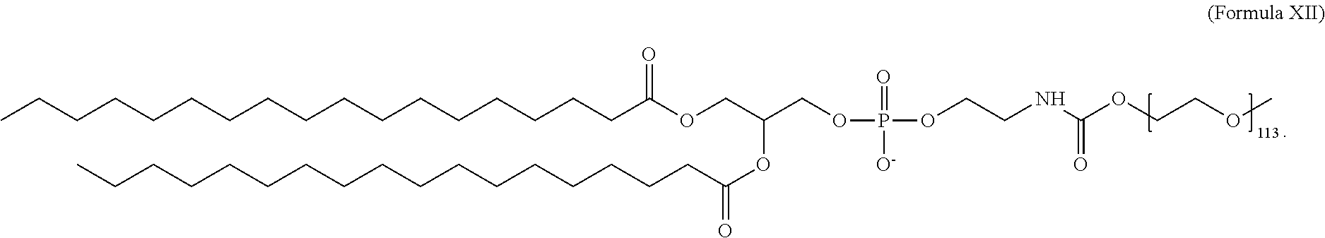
C(CCCCCCCCCCCCCCCC(OCC(COP(OCCNC(OCCOC)=O)(=O)[O-])OC(CCCCCCCCCCCCCCCCC)=O)=O)C
